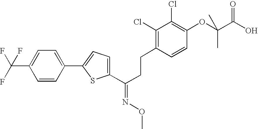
C1(C(CCC2=C(Cl)C(Cl)=C(OC(C(O)=O)(C)C)C=C2)=NOC)=CC=C(C2=CC=C(C(F)(F)F)C=C2)S1
